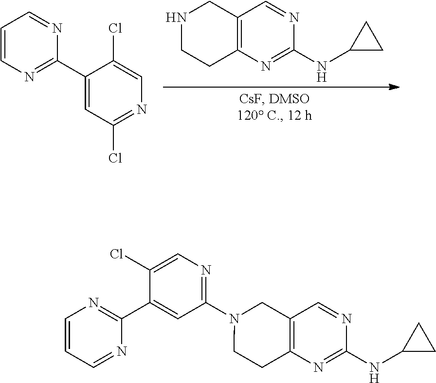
C12=C(N=C(NC3CC3)N=C1)CCNC2.C1=CN=C(C2=CC(Cl)=NC=C2Cl)N=C1.C1=CC=NC(C2=CC(N3CCC4=C(C3)C=NC(NC3CC3)=N4)=NC=C2Cl)=N1
